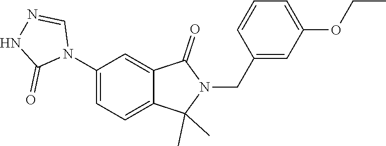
N1C(=O)N(C2=CC=C3C(=C2)C(=O)N(CC2=CC(OCC)=CC=C2)C3(C)C)C=N1
